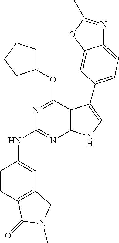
C1=CC2=C(C=C1NC1=NC3=C(C(OC4CCCC4)=N1)C(C1=CC=C4N=C(C)OC4=C1)=CN3)CN(C)C2=O
